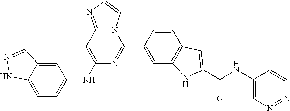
C1(NC2=CC=C3C(=C2)C=NN3)=CC2=NC=CN2C(C2=CC3=C(C=C2)C=C(C(NC2=CN=NC=C2)=O)N3)=N1
